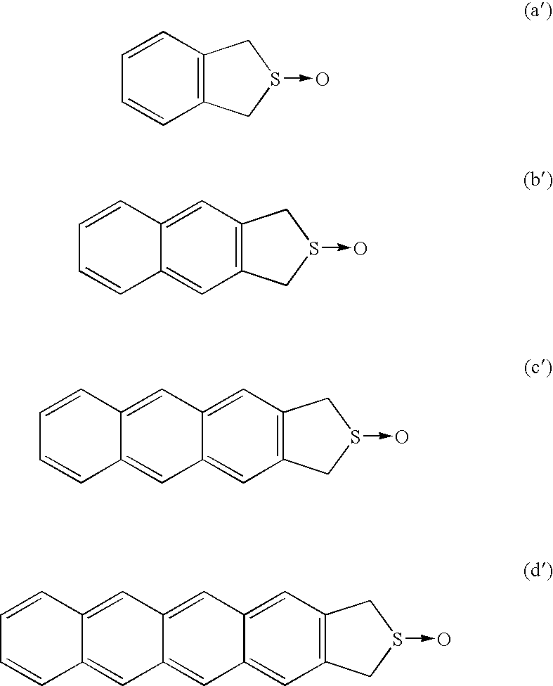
C12=C(C=CC=C1)CS(->O)C2.C12=C(C=C3C(=C1)C=CC=C3)CS(->O)C2.C12=C(C=C3C(=C1)C=C1C(=C3)C=CC=C1)CS(->O)C2.C12=C(C=C3C(=C1)C=C1C(=C3)C=C3C(=C1)C=CC=C3)CS(->O)C2
